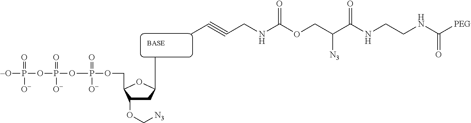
C1C(OC[N3])C(COP([O-])(=O)OP(OP([-O])(=O)[O-])(=O)[O-])OC1CC.CC#CCNC(OCC(C(NCCNC([PEG])=O)=O)[N3])=O
